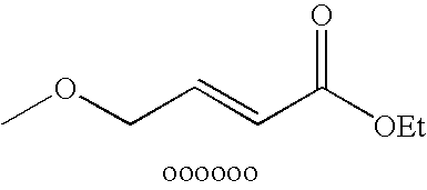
COCC=CC([OEt])=O
